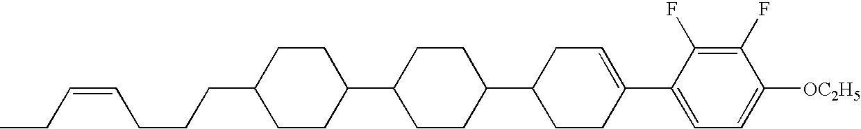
C1(F)=C(F)C(C2=CCC(C3CCC(C4CCC(CCCC=CCC)CC4)CC3)CC2)=CC=C1[OC2H5]
